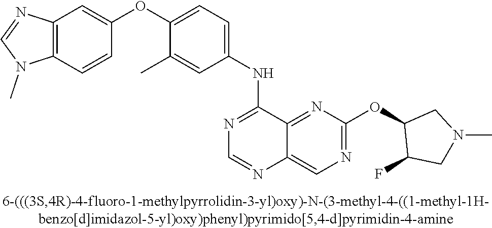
C1(OC2=CC=C(NC3=NC=NC4=CN=C(OC5C(F)CN(C)C5)N=C34)C=C2C)=CC2=C(C=C1)N(C)C=N2
